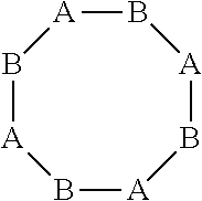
B1[A]B[A]B[A]B[A]1
